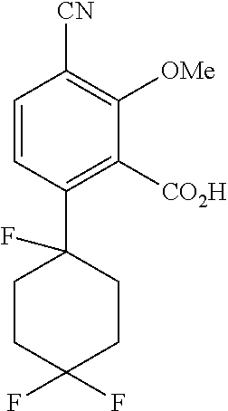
C1=CC(C2(F)CCC(F)(F)CC2)=C([CO2H])C([OMe])=C1[CN]
